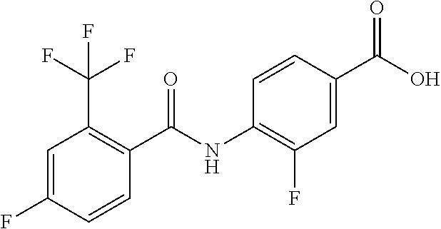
C1=C(F)C=CC(C(NC2=C(F)C=C(C(O)=O)C=C2)=O)=C1C(F)(F)F
